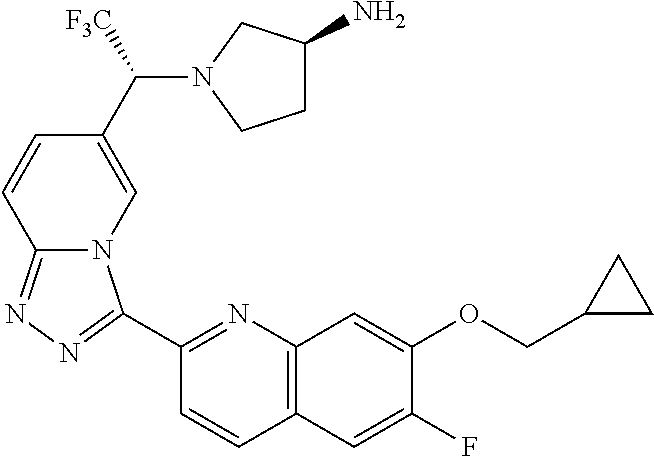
C1(C2=NN=C3N2C=C(C(N2CCC(N)C2)[F3C])C=C3)=NC2=C(C=C1)C=C(F)C(OCC1CC1)=C2
